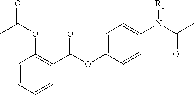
C1=CC=CC(C(OC2=CC=C(N(C(C)=O)[R1])C=C2)=O)=C1OC(C)=O
